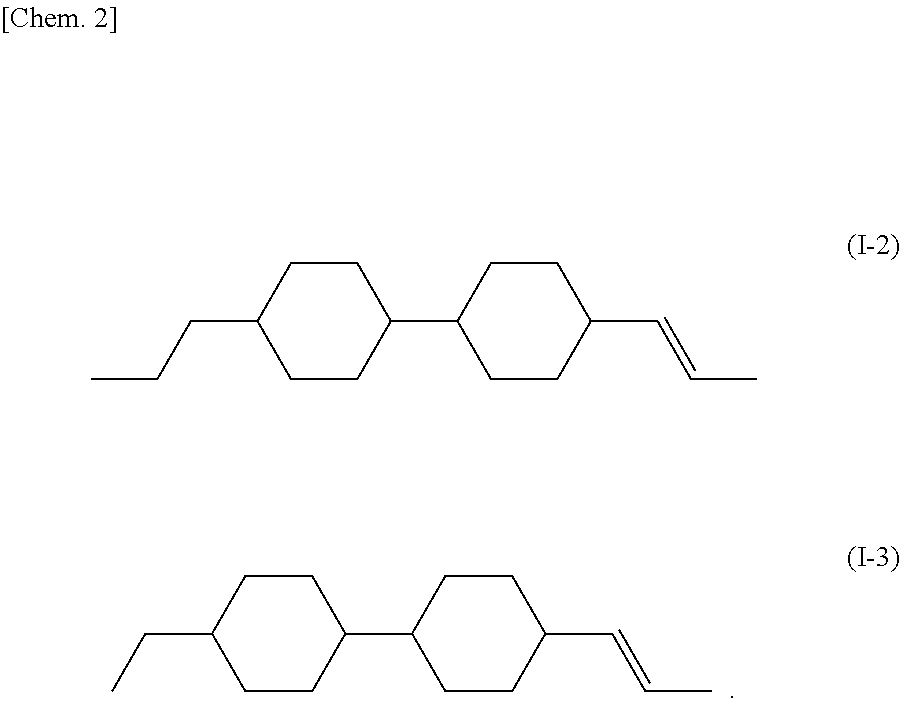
C(C1CCC(C2CCC(C=CC)CC2)CC1)C.C(C1CCC(C2CCC(C=CC)CC2)CC1)CC
